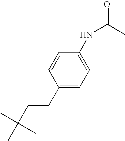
C1=CC(CCC(C)(C)C)=CC=C1NC(=O)C
